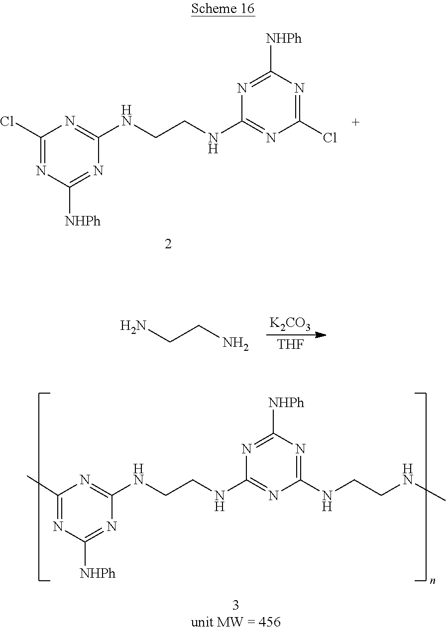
C1(Cl)=NC([NHPh])=NC(NCCNC2=NC(Cl)=NC([NHPh])=N2)=N1.[K2CO3].NCCN.[THF].C1(C)=NC([NHPh])=NC(NCCNC2=NC(NCCNC)=NC([NHPh])=N2)=N1
